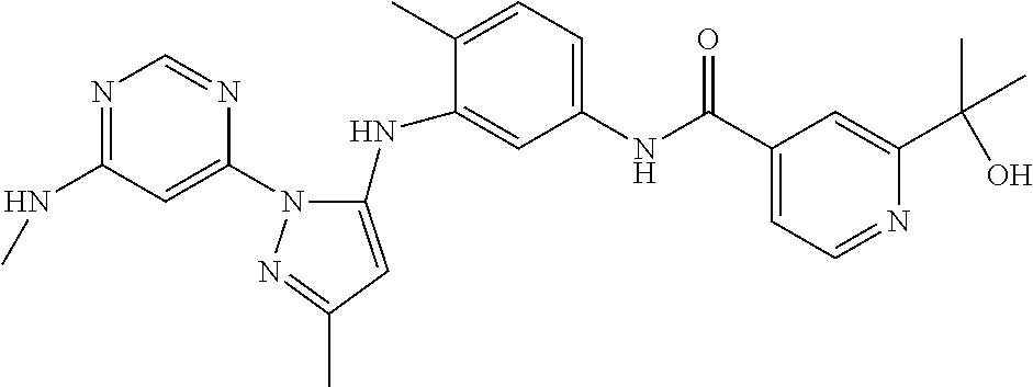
N1=C(NC)C=C(N2C(NC3=CC(NC(C4=CC=NC(C(C)(C)O)=C4)=O)=CC=C3C)=CC(C)=N2)N=C1
